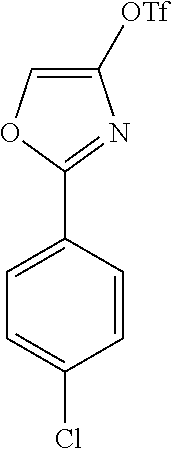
C1(C2=CC=C(Cl)C=C2)=NC([OTf])=CO1
